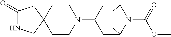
C1(=O)NCC2(C1)CCN(C1CC3N(C(OC)=O)C(C1)CC3)CC2
